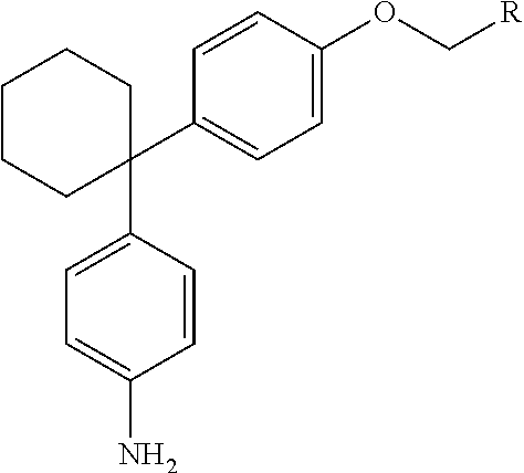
C1(C2=CC=C(OC[R])C=C2)(C2=CC=C(N)C=C2)CCCCC1
